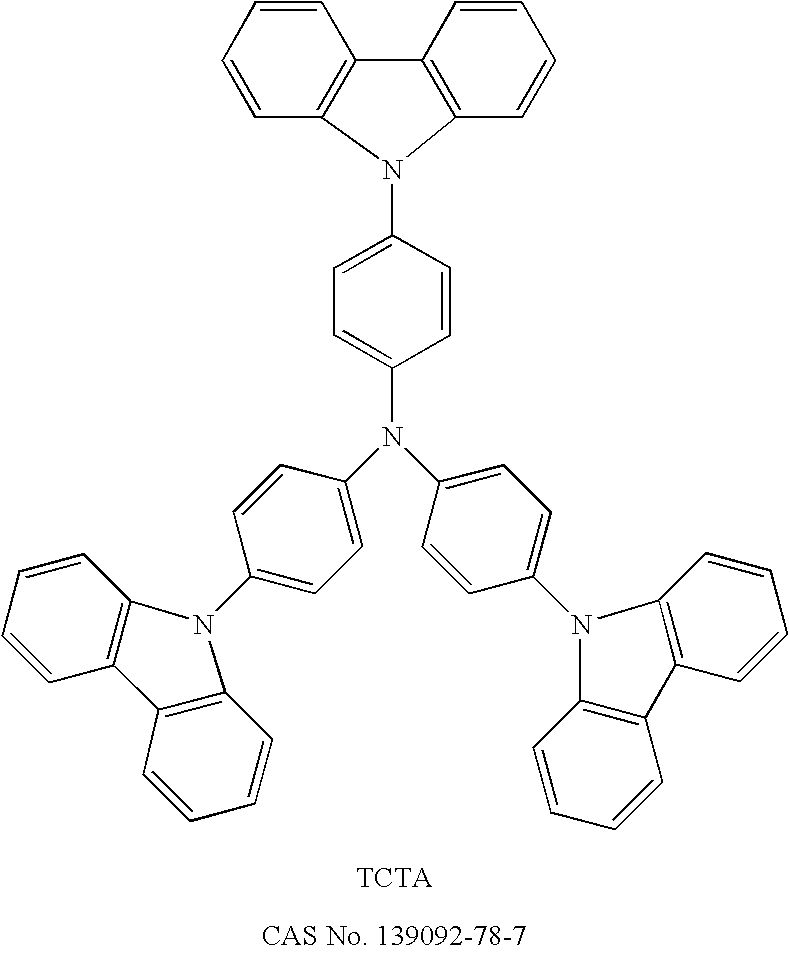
C1=CC2=C(C=C1)C1=C(C=CC=C1)N2C1=CC=C(N(C2=CC=C(N3C4=C(C5=C3C=CC=C5)C=CC=C4)C=C2)C2=CC=C(N3C4=C(C=CC=C4)C4=C3C=CC=C4)C=C2)C=C1
